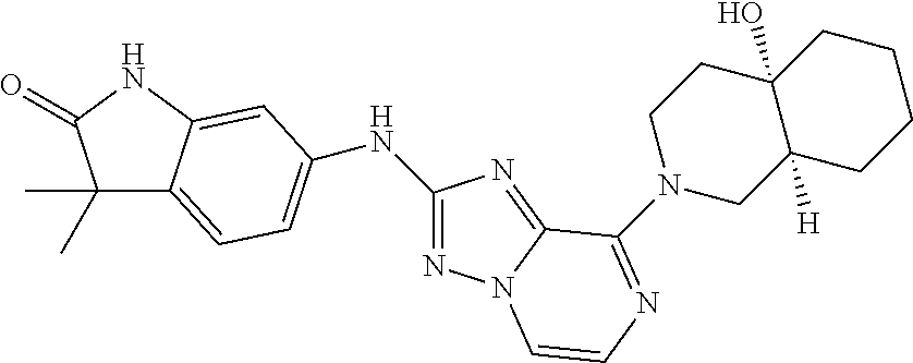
C1(C)(C)C2=CC=C(NC3=NN4C(=N3)C(N3CC5([H])C(O)(CC3)CCCC5)=NC=C4)C=C2NC1=O
